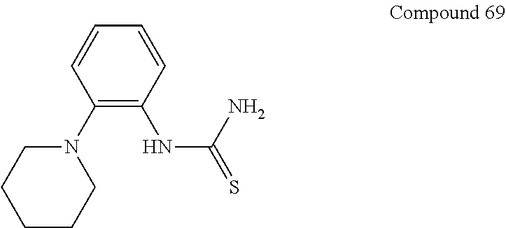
NC(=S)NC1=C(N2CCCCC2)C=CC=C1
